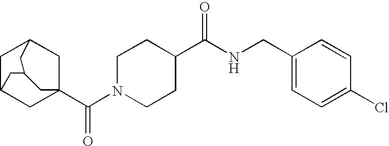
C1C2CC3(C(N4CCC(C(NCC5=CC=C(Cl)C=C5)=O)CC4)=O)CC1CC(C2)C3
